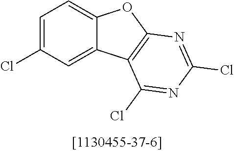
C1=C(Cl)C=C2C(=C1)OC1=C2C(Cl)=NC(Cl)=N1
